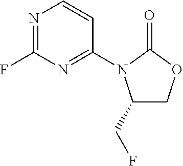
C1(CF)COC(=O)N1C1=NC(F)=NC=C1
